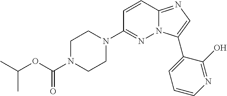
C1=CC2=NC=C(C3=CC=CN=C3O)N2N=C1N1CCN(C(OC(C)C)=O)CC1
